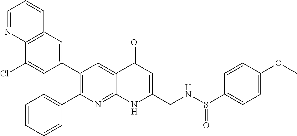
C12=C(C=C(C3=C(C4=CC=CC=C4)N=C4C(=C3)C(=O)C=C(CNS(C3=CC=C(OC)C=C3)=O)N4)C=C1Cl)C=CC=N2
